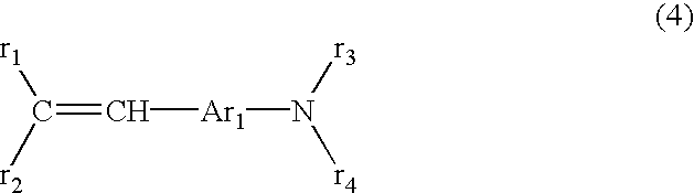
[r1]C([r2])=C[Ar1]N([r3])[r4]
